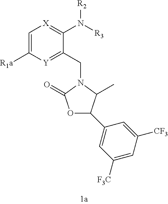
C1=C([R1a])[Y]=C(CN2C(=O)OC(C3=CC([F3C])=CC([CF3])=C3)C2C)C(N([R3])[R2])=[X]1
